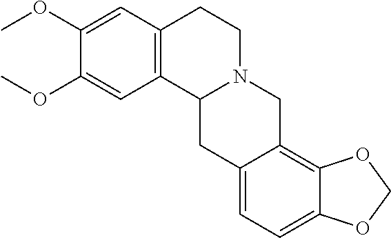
C12=C(C=C(OC)C(OC)=C1)CCN1C2CC2=CC=C3C(=C2C1)OCO3
